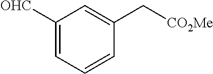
C1([OHC])=CC=CC(C[CO2Me])=C1
